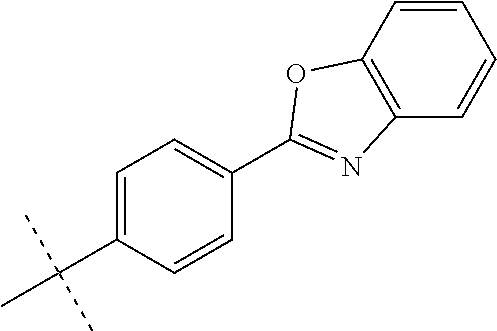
C1=C(C(C)(C)C)C=CC(C2=NC3=C(C=CC=C3)O2)=C1
